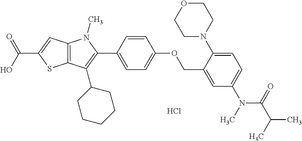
C12=C(C=C(C(O)=O)S1)N(C)C(C1=CC=C(OCC3=CC(N(C)C(=O)C(C)C)=CC=C3N3CCOCC3)C=C1)=C2C1CCCCC1.Cl
